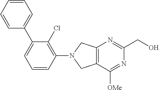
C12=C(C([OMe])=NC(CO)=N1)CN(C1=C(Cl)C(C3=CC=CC=C3)=CC=C1)C2
